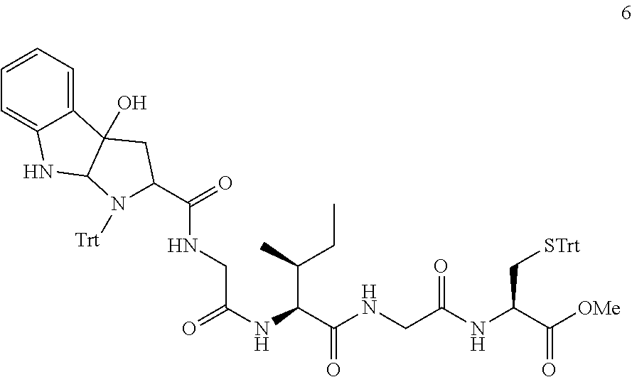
C1=CC=C2C(=C1)NC1C2(O)CC(C(=O)NCC(NC(C(NCC(NC(C([OMe])=O)C[STrt])=O)=O)C(C)CC)=O)N1[Trt]
